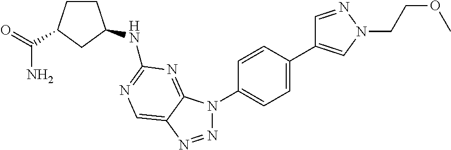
N1=NC2=CN=C(NC3CCC(C(=O)N)C3)N=C2N1C1=CC=C(C2=CN(CCOC)N=C2)C=C1
